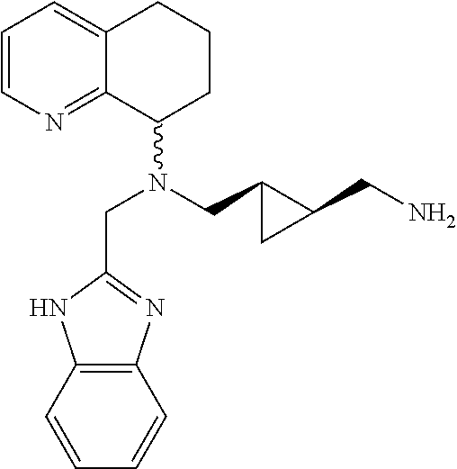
C1=CN=C2C(=C1)CCCC2N(CC1CC1CN)CC1=NC2=C(C=CC=C2)N1
